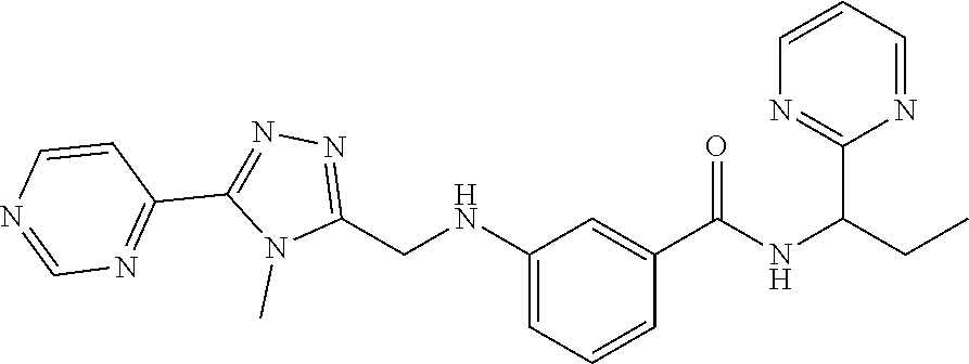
C(CC)(NC(C1=CC(NCC2=NN=C(C3=NC=NC=C3)N2C)=CC=C1)=O)C1=NC=CC=N1
